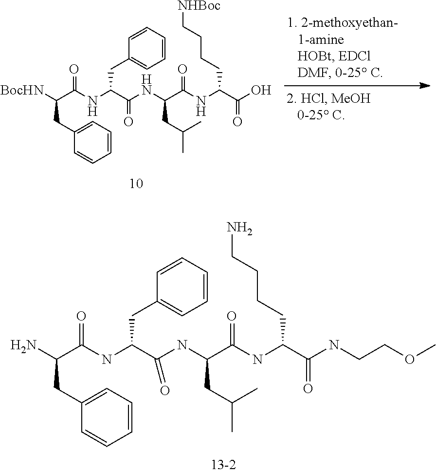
C1(CC(C(NC(C(NC(C(=O)NC(CCCC[NHBoc])C(=O)O)CC(C)C)=O)CC2=CC=CC=C2)=O)[BocHN])=CC=CC=C1.C1(CC(C(NC(C(NC(C(=O)NC(CCCCN)C(=O)NCCOC)CC(C)C)=O)CC2=CC=CC=C2)=O)N)=CC=CC=C1
